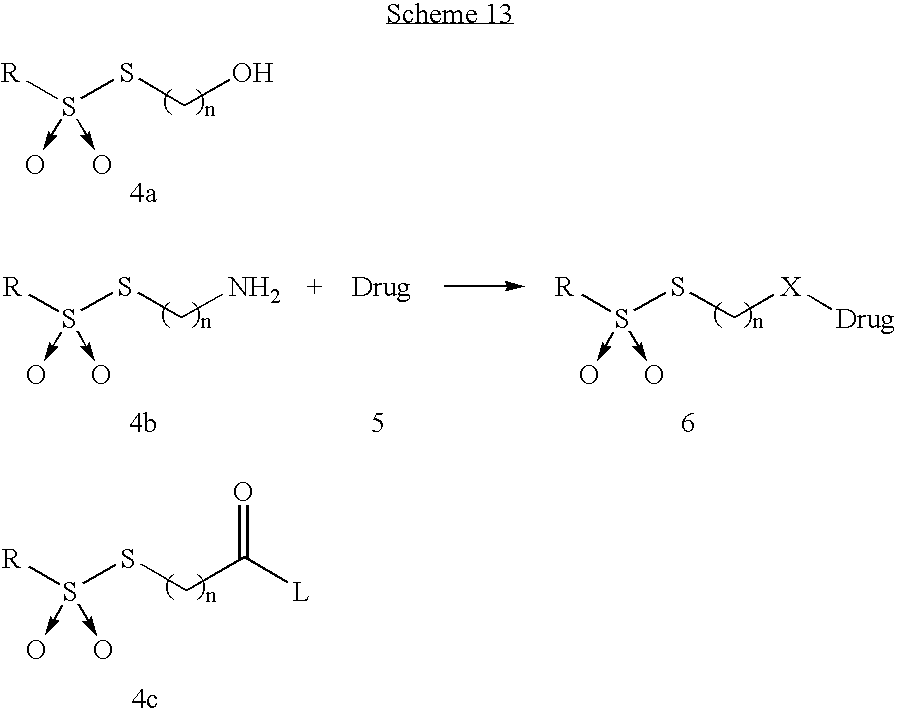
[R]S(SCO)(->O)->O.[R]S(SCN)(->O)->O.[Drug].[R]S(SC[X][Drug])(->O)->O.[R]S(SCC([L])=O)(->O)->O
